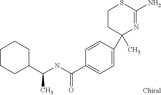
C1=CC(C2(C)N=C(N)SCC2)=CC=C1C(NC(C1CCCCC1)C)=O
